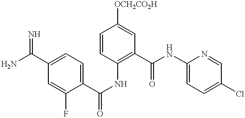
C1(C(=N)N)=CC=C(C(NC2=C(C(NC3=CC=C(Cl)C=N3)=O)C=C([OCH2CO2H])C=C2)=O)C(F)=C1
